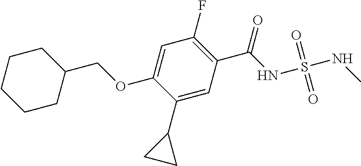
C1(C2CC2)=CC(C(NS(=O)(=O)NC)=O)=C(F)C=C1OCC1CCCCC1
